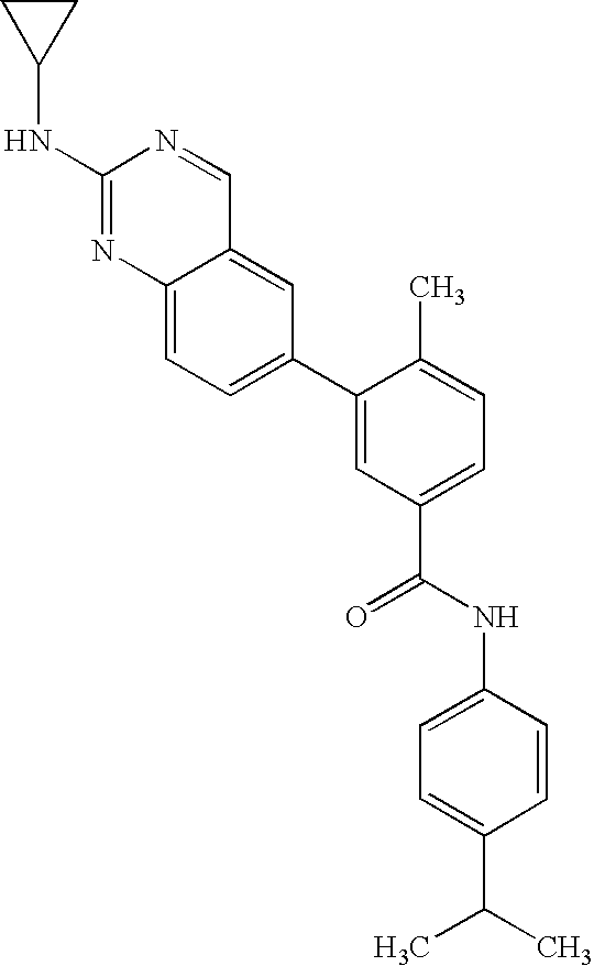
N(C1=NC2=CC=C(C3=CC(C(=O)NC4=CC=C(C(C)C)C=C4)=CC=C3C)C=C2C=N1)C1CC1
